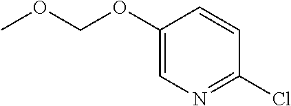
C1(OCOC)=CN=C(Cl)C=C1
